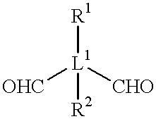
[OHC][L1]([CHO])([R2])[R1]
